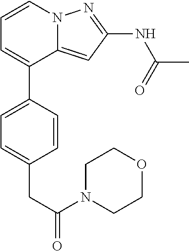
C12=CC(NC(C)=O)=NN1C=CC=C2C1=CC=C(CC(=O)N2CCOCC2)C=C1
